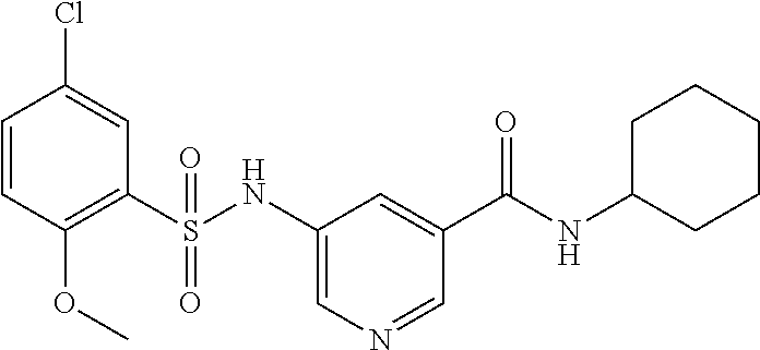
C1=CC(OC)=C(S(NC2=CN=CC(C(NC3CCCCC3)=O)=C2)(=O)=O)C=C1Cl
